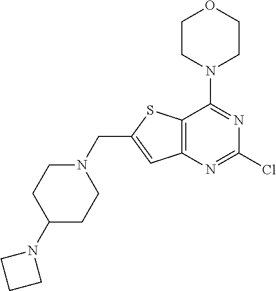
C1CN(C2=NC(Cl)=NC3=C2SC(CN2CCC(N4CCC4)CC2)=C3)CCO1
